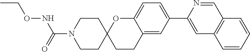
C1=NC(C2=CC=C3C(=C2)CCC2(O3)CCN(C(=O)NOCC)CC2)=CC2=C1C=CC=C2
